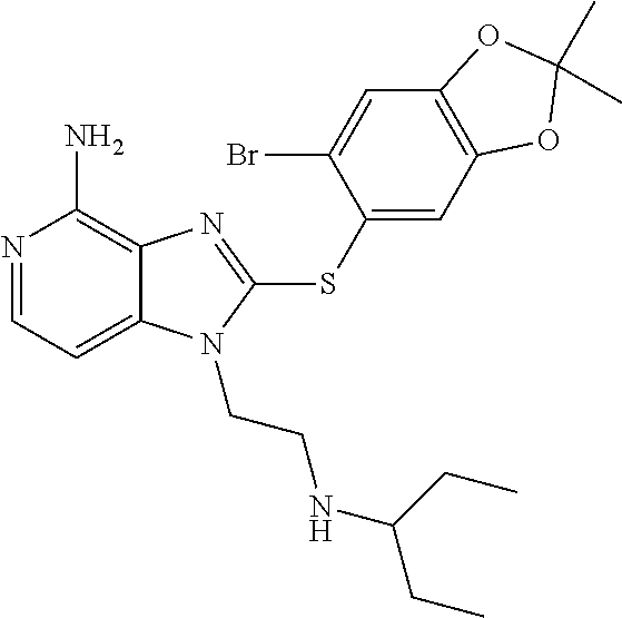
N1=CC=C2C(=C1N)N=C(SC1=CC3=C(C=C1Br)OC(C)(C)O3)N2CCNC(CC)CC
